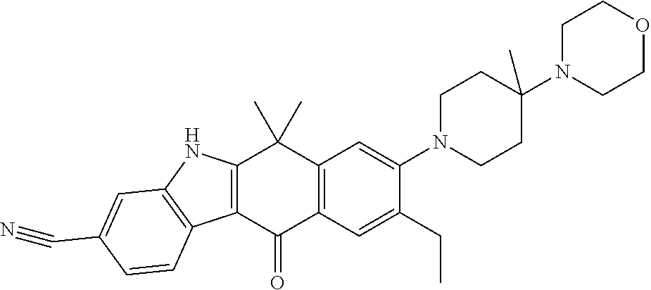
C12=C(C(=O)C3=C(C1(C)C)C=C(N1CCC(N4CCOCC4)(C)CC1)C(CC)=C3)C1=C(N2)C=C(C#N)C=C1
